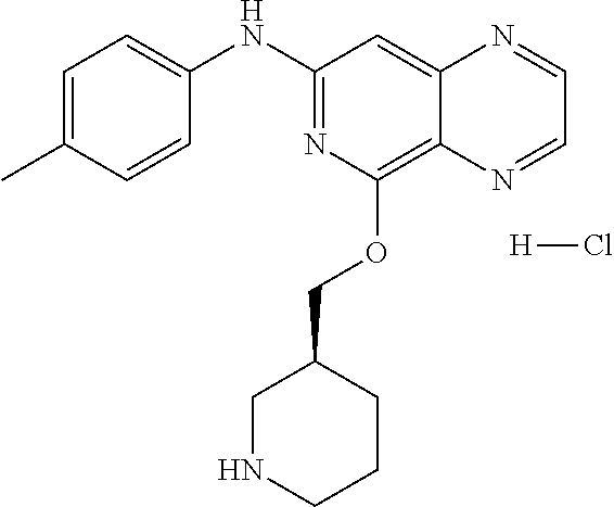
C1(NC2=NC(OCC3CNCCC3)=C3C(=C2)N=CC=N3)=CC=C(C)C=C1.[H]Cl
